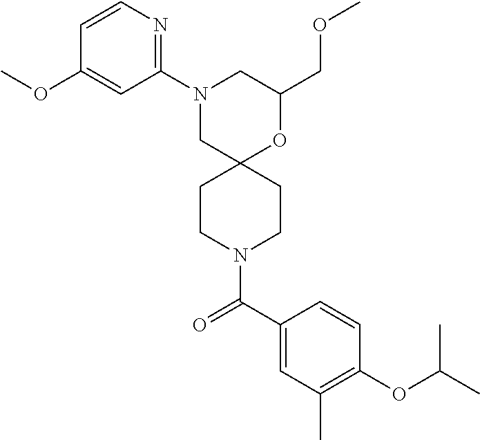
C1(COC)OC2(CN(C3=NC=CC(OC)=C3)C1)CCN(C(C1=CC(C)=C(OC(C)C)C=C1)=O)CC2
